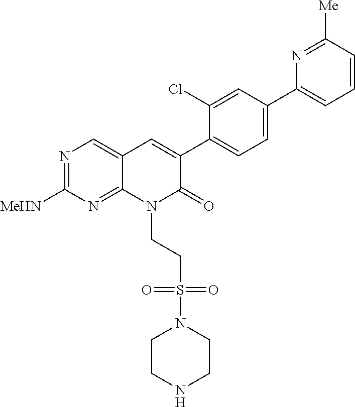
N1=C([MeHN])N=C2C(=C1)C=C(C1=CC=C(C3=CC=CC([Me])=N3)C=C1Cl)C(=O)N2CCS(N1CCNCC1)(=O)=O
